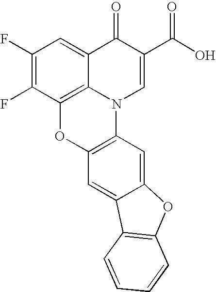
C1(F)=C(F)C2=C3C(=C1)C(=O)C(C(O)=O)=CN3C1=C(O2)C=C2C(=C1)OC1=C2C=CC=C1
